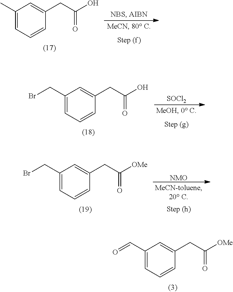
C1(C)=CC=CC(CC(O)=O)=C1.[SOCl2].C1(CBr)=CC=CC(CC(O)=O)=C1.[NMO].C1(CBr)=CC=CC(CC([OMe])=O)=C1.C1(C=O)=CC=CC(CC([OMe])=O)=C1
